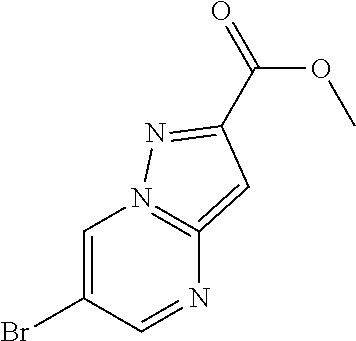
C1=C(Br)C=NC2=N1N=C(C(=O)OC)C=2
